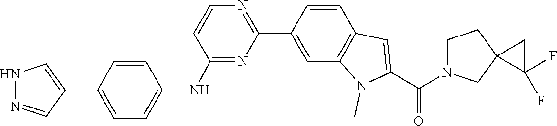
C1=CC2=C(N(C)C(C(=O)N3CCC4(C3)C(F)(F)C4)=C2)C=C1C1=NC=CC(NC2=CC=C(C3=CNN=C3)C=C2)=N1
